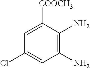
C1(N)=C(N)C([COOCH3])=CC(Cl)=C1
